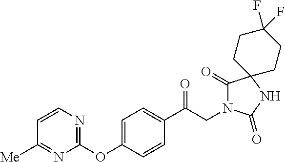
C1(C(CN2C(=O)C3(NC2=O)CCC(F)(F)CC3)=O)=CC=C(OC2=NC=CC([Me])=N2)C=C1
